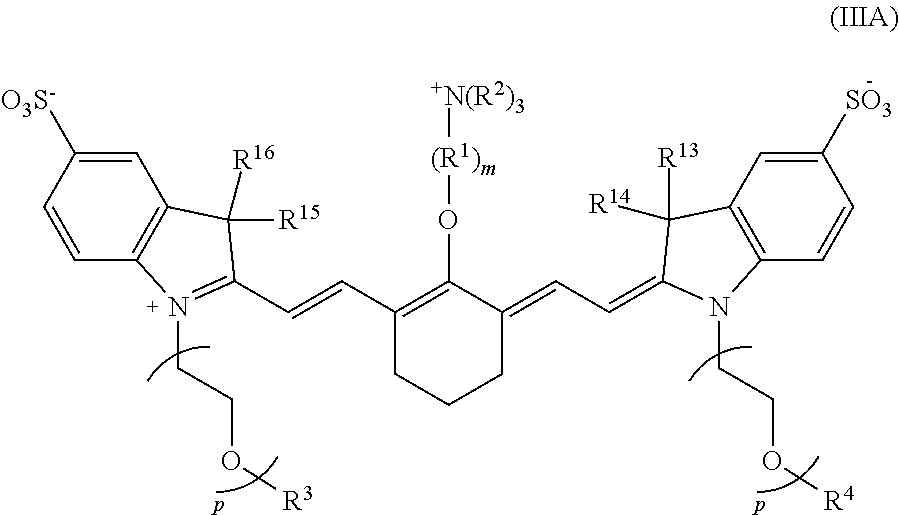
C1=CC2=C(C=C1[O3S-])C([R15])([R16])C(C=CC1=C(O[(R1)m][+N(R2)3])C(=CC=C3N(CCO[R4])C4=C(C=C([SO3])C=C4)C3([R14])[R13])CCC1)=N2CCO[R3]
